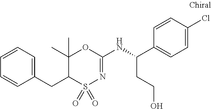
C1(CC2S(=O)(=O)N=C(NC(C3=CC=C(Cl)C=C3)CCO)OC2(C)C)=CC=CC=C1
